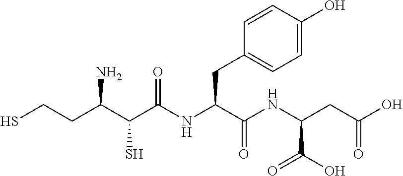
SCCC(C(C(NC(C(NC(CC(O)=O)C(=O)O)=O)CC1=CC=C(O)C=C1)=O)S)N
